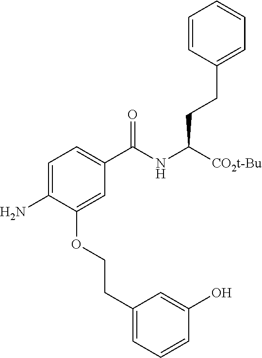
C1=C(N)C(OCCC2=CC=CC(O)=C2)=CC(C(NC([CO2t-Bu])CCC2=CC=CC=C2)=O)=C1
